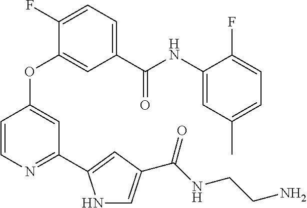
C1=C(C(NC2=CC(C)=CC=C2F)=O)C=C(OC2=CC(C3=CC(C(NCCN)=O)=CN3)=NC=C2)C(F)=C1
